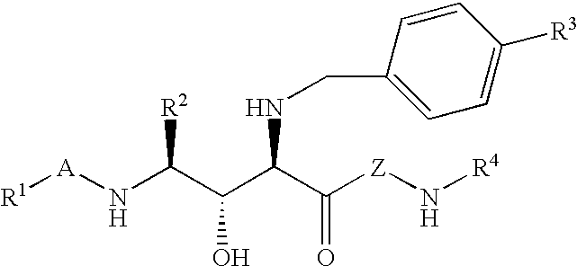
[R1][A]NC(C(C(C([Z]N[R4])=O)NCC1=CC=C([R3])C=C1)O)[R2]
